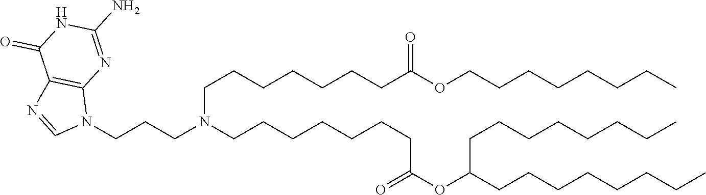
C(CCC)CCCCOC(CCCCCCCN(CCCN1C=NC2=C1N=C(N)NC2=O)CCCCCCCC(OC(CCCCCCCC)CCCCCCCC)=O)=O
